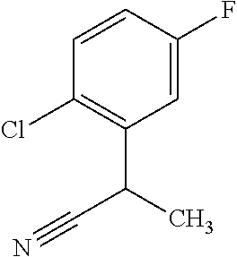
C1=CC(F)=CC(C(C)C#N)=C1Cl
